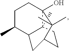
C12(C)CCC3CC1C(C)CCC2(O)C3(C)C
